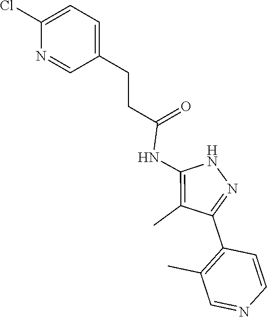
N1C(NC(CCC2=CC=C(Cl)N=C2)=O)=C(C)C(C2=C(C)C=NC=C2)=N1
